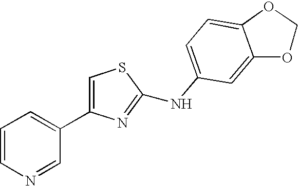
C1=CN=CC(C2=CSC(NC3=CC=C4C(=C3)OCO4)=N2)=C1
